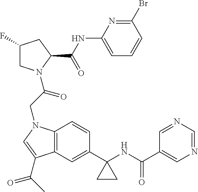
C1(F)CN(C(CN2C3=C(C(C(C)=O)=C2)C=C(C2(NC(=O)C4=CN=CN=C4)CC2)C=C3)=O)C(C(=O)NC2=CC=CC(Br)=N2)C1
